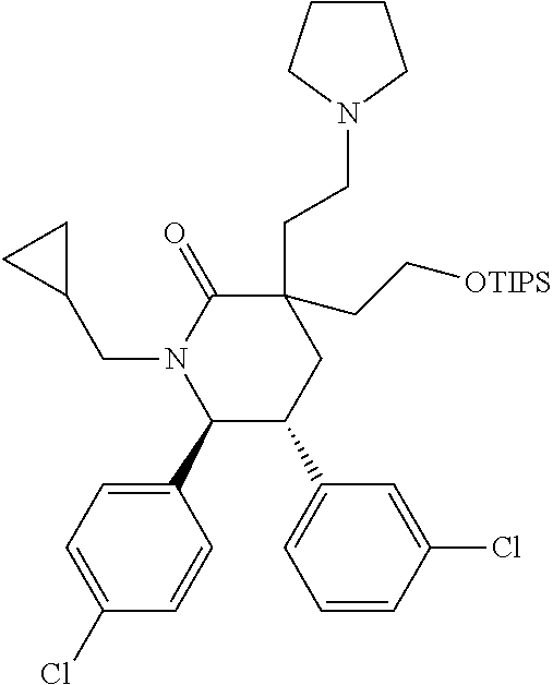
C1(C2=CC=C(Cl)C=C2)C(C2=CC=CC(Cl)=C2)CC(CCN2CCCC2)(CC[OTIPS])C(=O)N1CC1CC1
